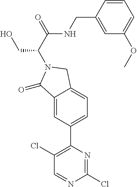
C1=C(CNC(C(CO)N2CC3=CC=C(C4=C(Cl)C=NC(Cl)=N4)C=C3C2=O)=O)C=CC=C1OC
